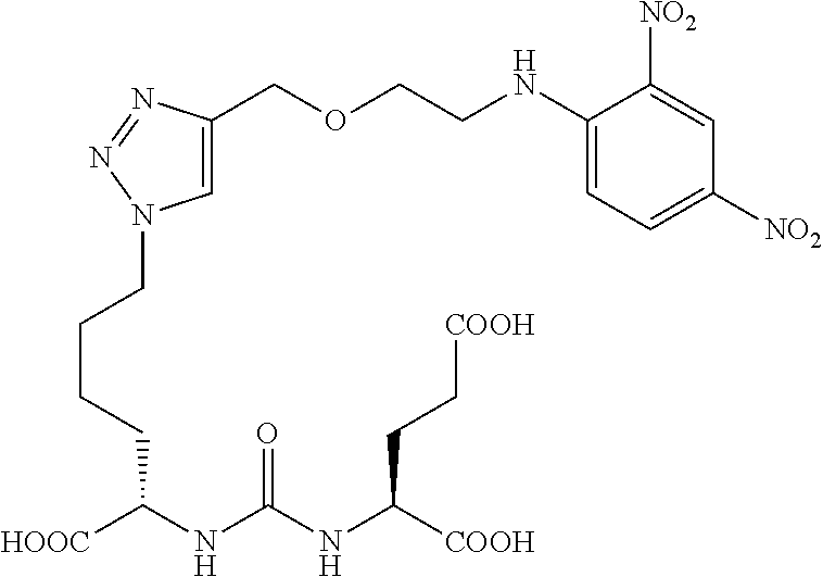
[HOOC]C(NC(NC([COOH])CC[COOH])=O)CCCCN1C=C(COCCNC2=CC=C([NO2])C=C2[NO2])N=N1
